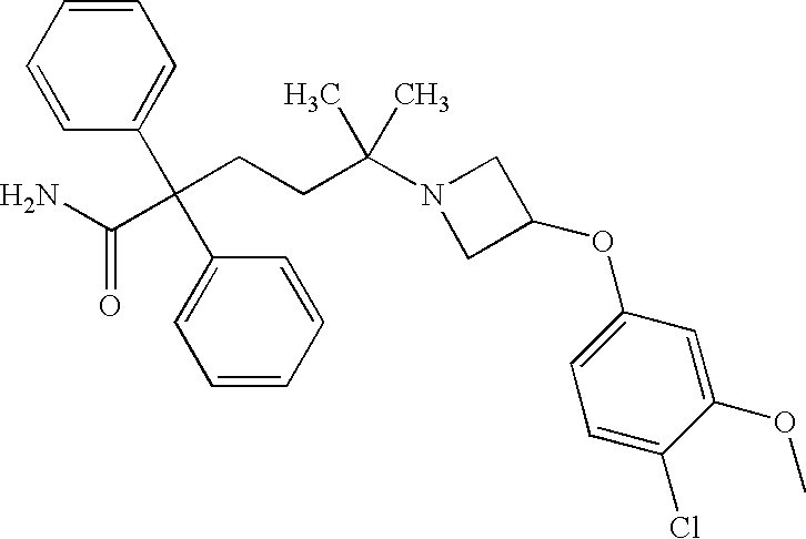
C1=CC=CC(C(C2=CC=CC=C2)(C(N)=O)CCC(N2CC(OC3=CC=C(Cl)C(OC)=C3)C2)(C)C)=C1
